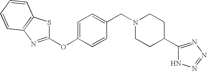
C1(OC2=CC=C(CN3CCC(C4=NN=NN4)CC3)C=C2)=NC2=C(S1)C=CC=C2
